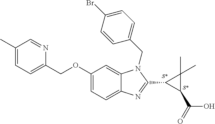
C1(C)=CC=C(COC2=CC=C3C(=C2)N(CC2=CC=C(Br)C=C2)C(C2C(C(=O)O)C2(C)C)=N3)N=C1
